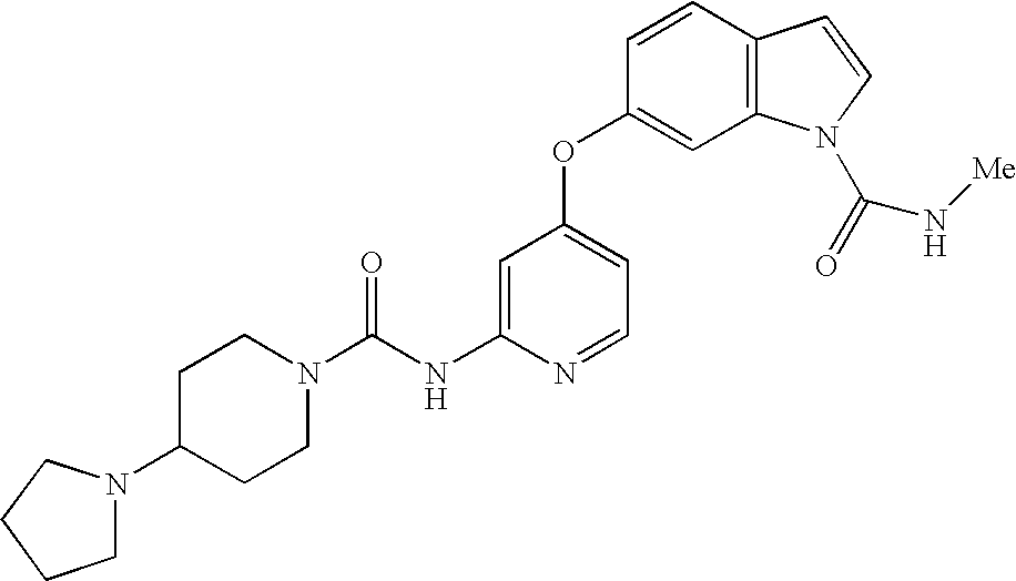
N(C1=CC(OC2=CC3=C(C=C2)C=CN3C(=O)N[Me])=CC=N1)C(N1CCC(N2CCCC2)CC1)=O
